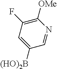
C1([OMe])=C(F)C=C([(HO)2B])C=N1
